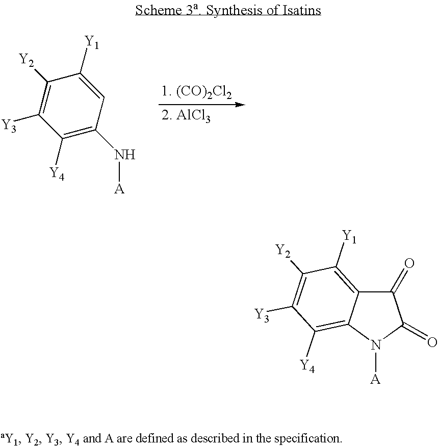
C1=C([Y1])C([Y2])=C([Y3])C([Y4])=C1N[A].[A]N1C(=O)C(=O)C2=C([Y1])C([Y2])=C([Y3])C([Y4])=C12
